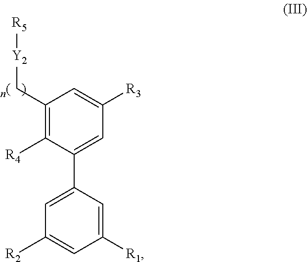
C1(C[Y2][R5])=C([R4])C(C2=CC([R2])=CC([R1])=C2)=CC([R3])=C1
